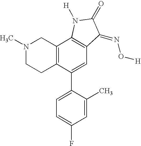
N1(C)CCC2=C(C1)C1=C(C=C2C2=CC=C(F)C=C2C)C(=NO[H])C(=O)N1[H]
